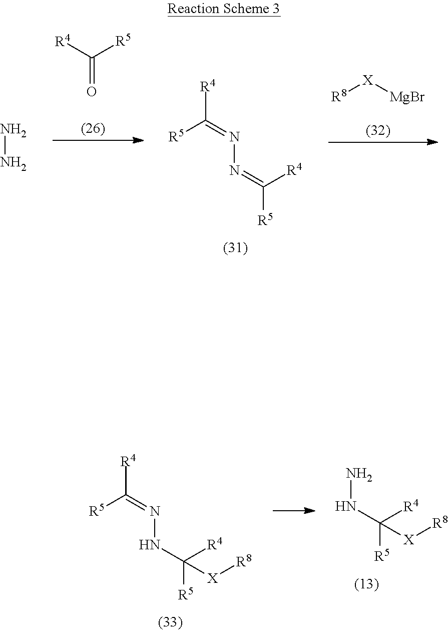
[R5]C(=NNC([R5])([R4])[X][R8])[R4].NNC([R5])([R4])[X][R8].[R4]C([R5])=O.[R5]C(=NN=C([R5])[R4])[R4].[R8][X][MgBr].NN
